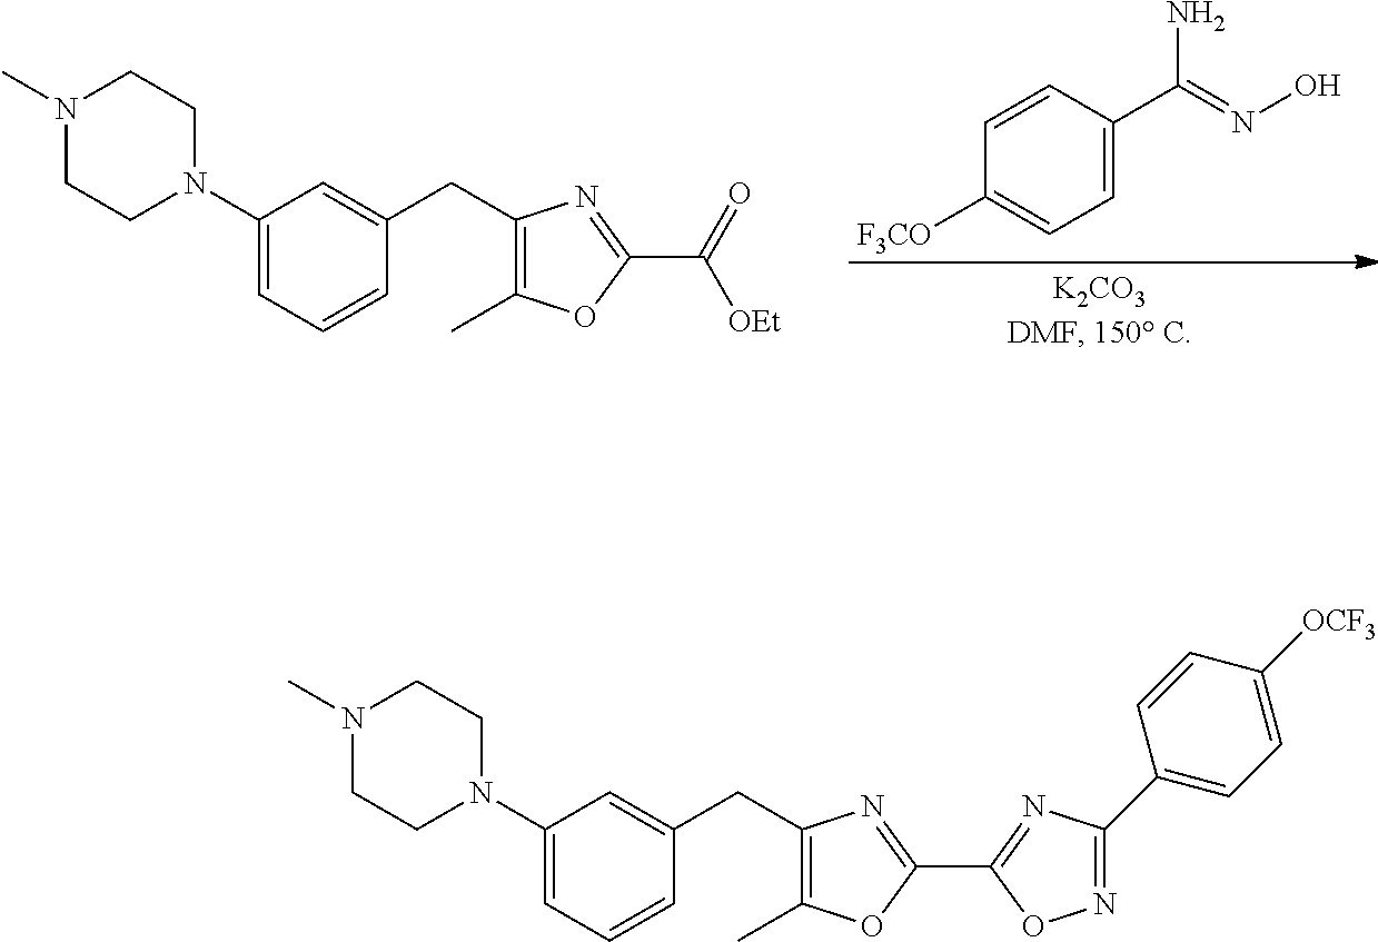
C1=CC(C(N)=NO)=CC=C1[F3CO].C1(N2CCN(C)CC2)=CC=CC(CC2=C(C)OC(C(=O)[OEt])=N2)=C1.C1(N2CCN(C)CC2)=CC=CC(CC2=C(C)OC(C3=NC(C4=CC=C([OCF3])C=C4)=NO3)=N2)=C1
